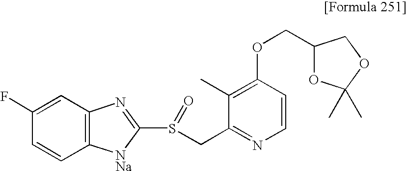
C1(C)=C(OCC2OC(C)(C)OC2)C=CN=C1CS(C1=NC2=C(C=CC(F)=C2)[NNa]1)=O
